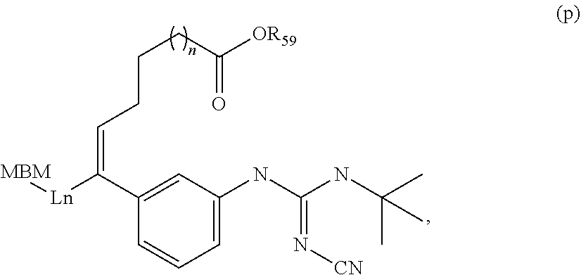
C1=C(NC(NC(C)(C)C)=N[CN])C=C(C([Ln][MBM])=CCCCC([OR59])=O)C=C1
